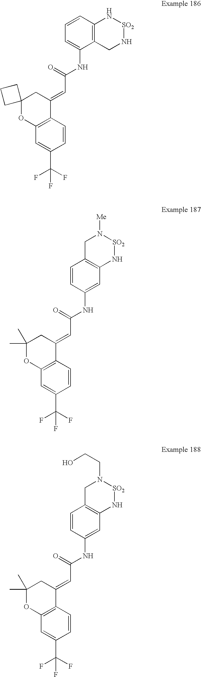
C1=CC2=C(C(NC(=O)C=C3C4=C(C=C(C(F)(F)F)C=C4)OC4(C3)CCC4)=C1)CN[SO2]N2.C1=CC(NC(=O)C=C2C3=C(C=C(C(F)(F)F)C=C3)OC(C)(C)C2)=CC2=C1CN([Me])[SO2]N2.C1=CC(NC(=O)C=C2C3=C(C=C(C(F)(F)F)C=C3)OC(C)(C)C2)=CC2=C1CN(CCO)[SO2]N2
